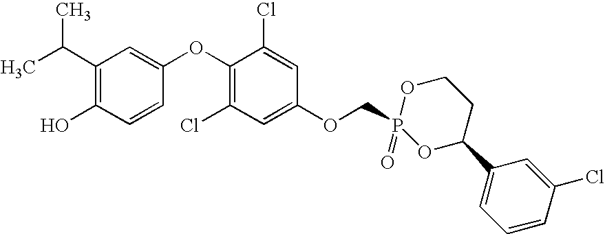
C1(C(C)C)=C(O)C=CC(OC2=C(Cl)C=C(OCP3(=O)OCCC(C4=CC=CC(Cl)=C4)O3)C=C2Cl)=C1
